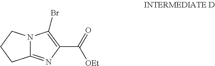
C12=NC(C([OEt])=O)=C(Br)N1CCC2
